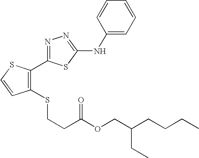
N1=C(C2=C(SCCC(=O)OCC(CC)CCCC)C=CS2)SC(NC2=CC=CC=C2)=N1
